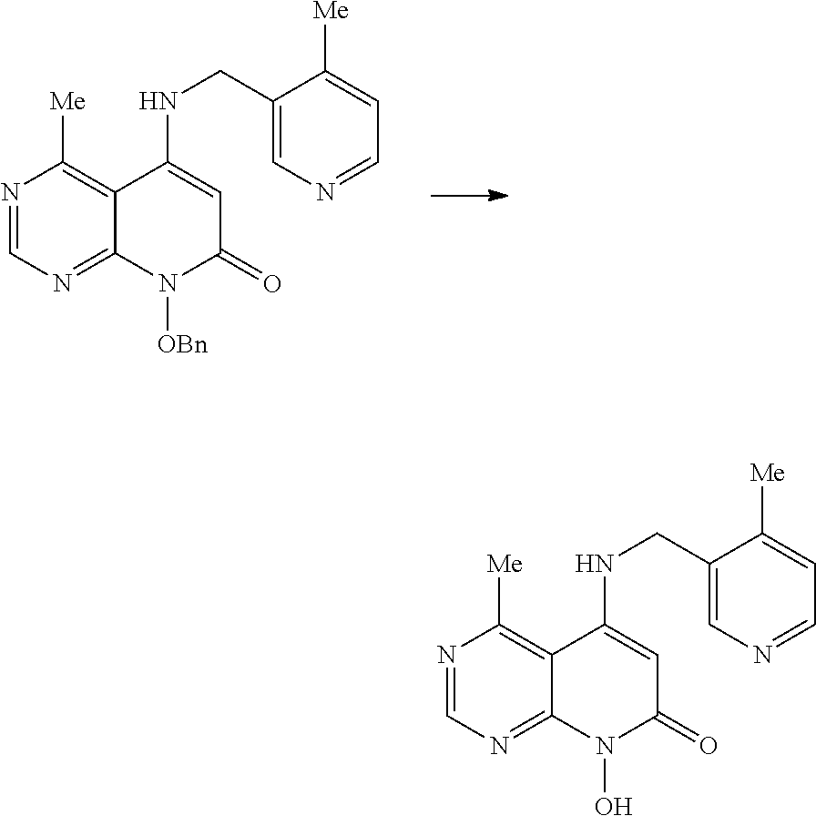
N1=CN=C2C(=C1[Me])C(NCC1=CN=CC=C1[Me])=CC(=O)N2[OBn].N1=CN=C2C(=C1[Me])C(NCC1=CN=CC=C1[Me])=CC(=O)N2O
